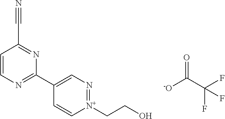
C1=CN=C(C2=CN=[N+](CCO)C=C2)N=C1C#N.O=C(C(F)(F)F)[-O]
